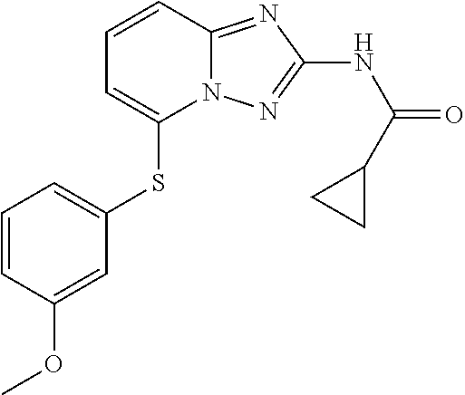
S(C1=CC=CC2=NC(NC(=O)C3CC3)=NN12)C1=CC=CC(OC)=C1
